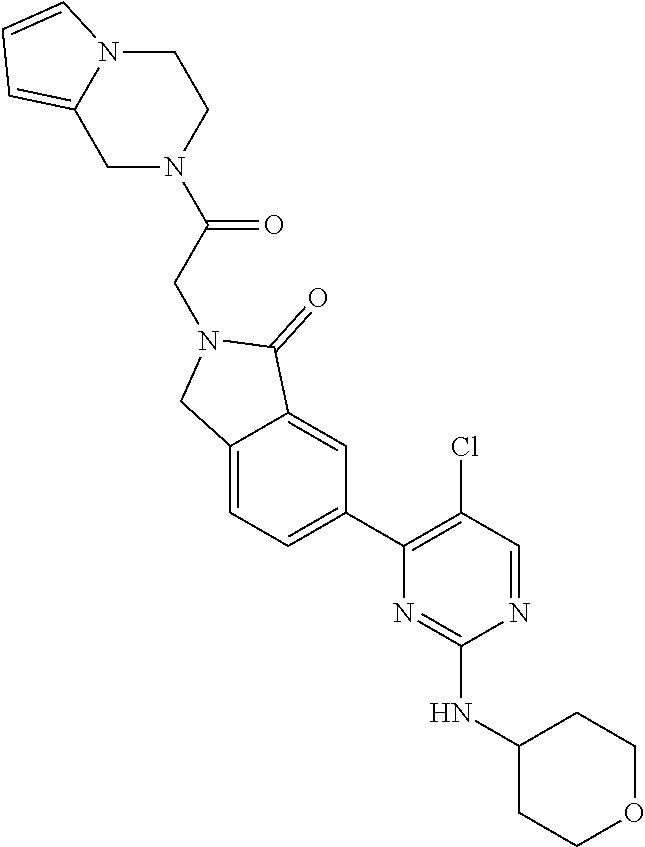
N1=CC(Cl)=C(C2=CC=C3C(=C2)C(=O)N(CC(N2CCN4C(=CC=C4)C2)=O)C3)N=C1NC1CCOCC1
